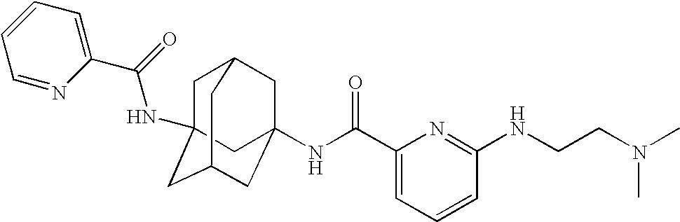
C1C2(NC(C3=CC=CC=N3)=O)CC3CC(NC(C4=CC=CC(NCCN(C)C)=N4)=O)(CC1C3)C2
